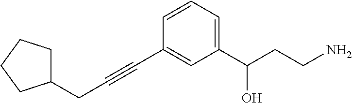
C(C#CC1=CC(C(CCN)O)=CC=C1)C1CCCC1
